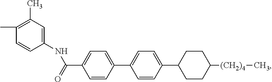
C1=CC(C2=CC=C(C3CCC([(CH2)4]C)CC3)C=C2)=CC=C1C(=O)NC1=CC(C)=C(C)C=C1
